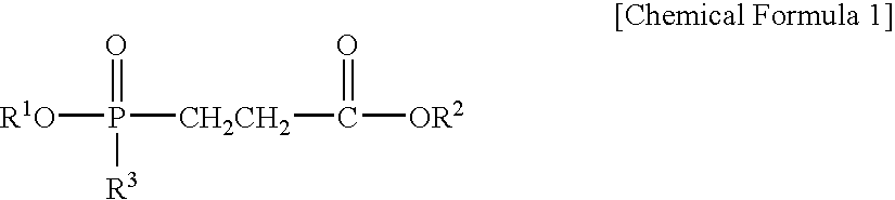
[R1O]P([CH2CH2]C([OR2])=O)(=O)[R3]
